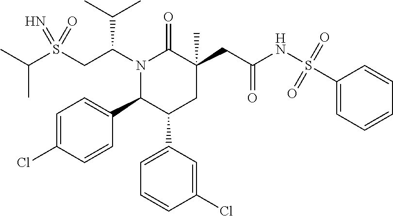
S(CC(N1C(=O)C(CC(=O)NS(C2=CC=CC=C2)(=O)=O)(C)CC(C2=CC=CC(Cl)=C2)C1C1=CC=C(Cl)C=C1)C(C)C)(=N)(=O)C(C)C
